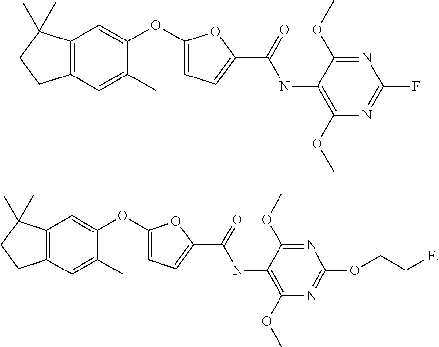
C12=C(C=C(OC3=CC=C(C(NC4=C(OC)N=C(F)N=C4OC)=O)O3)C(C)=C1)C(C)(C)CC2.C12=C(C=C(OC3=CC=C(C(NC4=C(OC)N=C(OCCF)N=C4OC)=O)O3)C(C)=C1)C(C)(C)CC2
